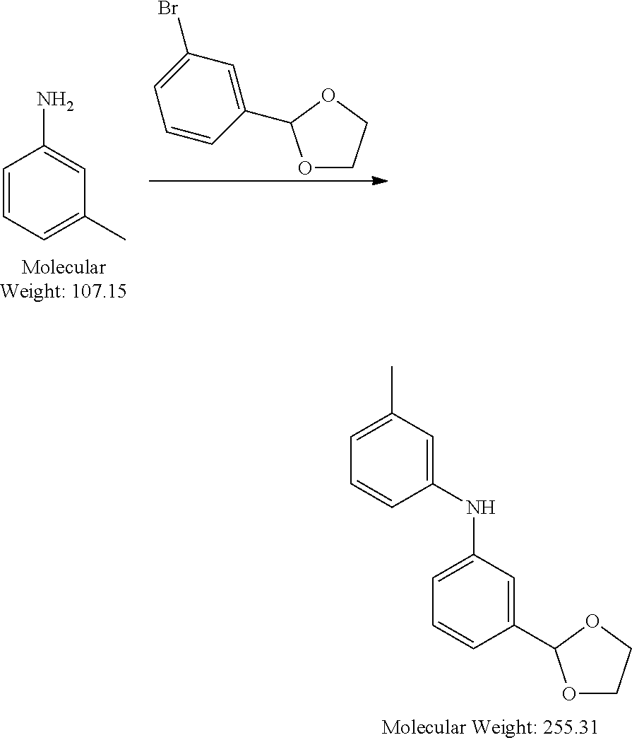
O1CCOC1C1=CC(Br)=CC=C1.C1=CC=C(C)C=C1N.O1CCOC1C1=CC(NC2=CC(C)=CC=C2)=CC=C1
